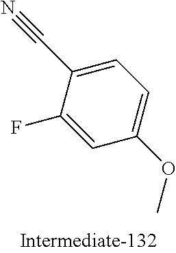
C1=C(C#N)C(F)=CC(OC)=C1
